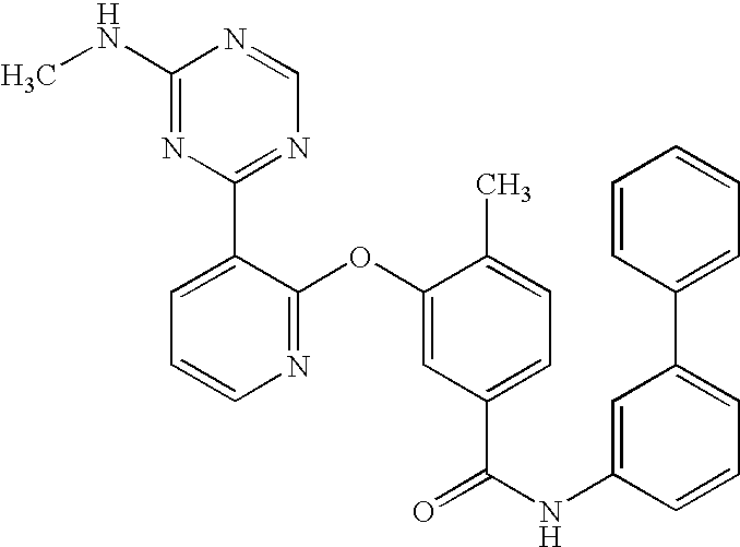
N1=C(OC2=CC(C(NC3=CC(C4=CC=CC=C4)=CC=C3)=O)=CC=C2C)C(C2=NC=NC(NC)=N2)=CC=C1
